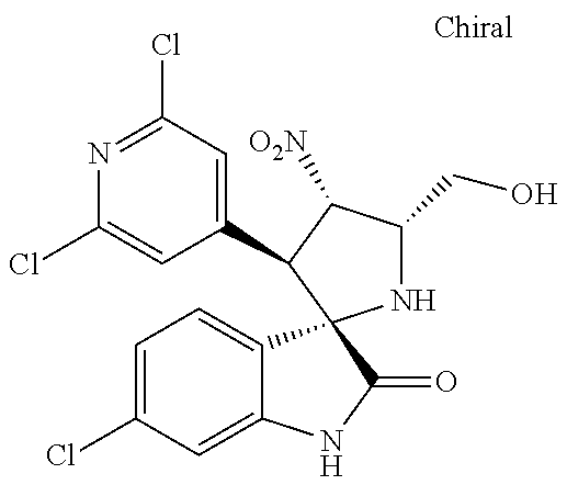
N1=C(Cl)C=C(C2C([O2N])C(CO)NC23C2=CC=C(Cl)C=C2NC3=O)C=C1Cl
